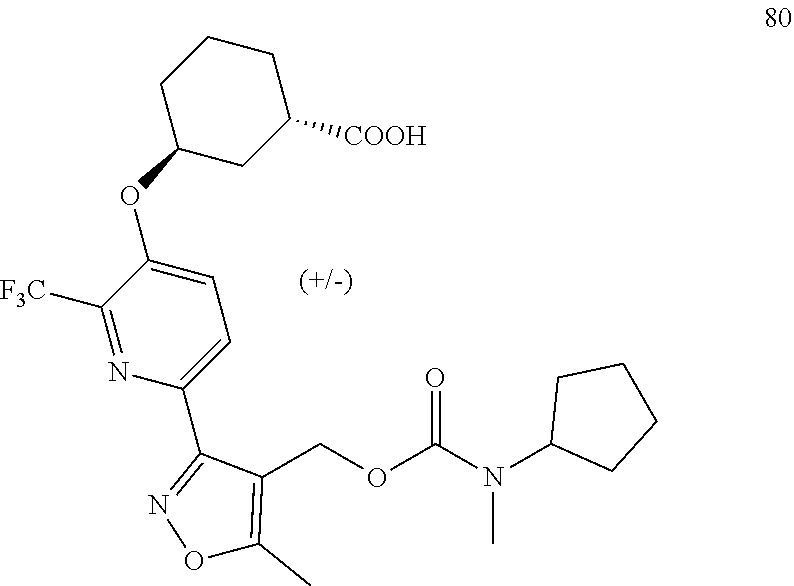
C1([F3C])=NC(C2=NOC(C)=C2COC(N(C2CCCC2)C)=O)=CC=C1OC1CC([COOH])CCC1
